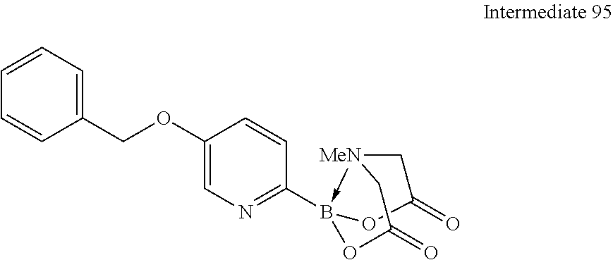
C1=CC=C(COC2=CN=C(B34-[MeN](CC(=O)O3)CC(=O)O4)C=C2)C=C1
